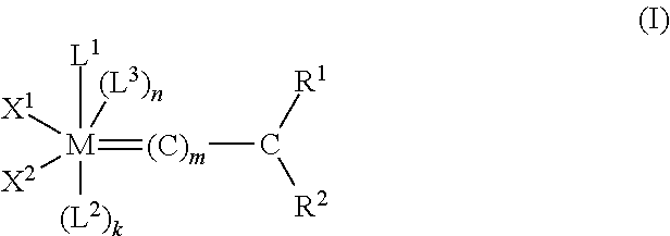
[(C)m](C([R1])[R2])=[M]([L1])([(L2)k])([X1])([X2])[(L3)n]
